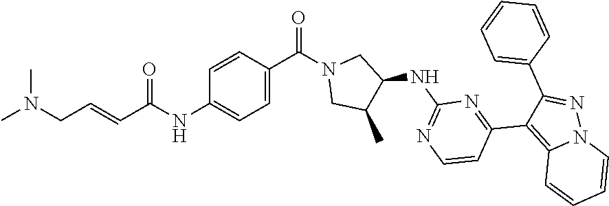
C1=C(C(N2CC(C)C(NC3=NC=CC(C4=C5N(N=C4C4=CC=CC=C4)C=CC=C5)=N3)C2)=O)C=CC(NC(C=CCN(C)C)=O)=C1
